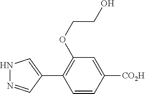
C1=CC([CO2H])=CC(OCCO)=C1C1=CNN=C1
